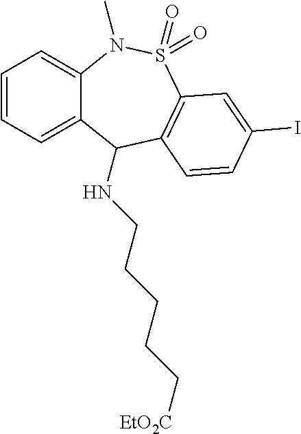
C12=CC=CC=C1C(NCCCCC[EtO2C])C1=C(S(=O)(=O)N2C)C=C(I)C=C1
